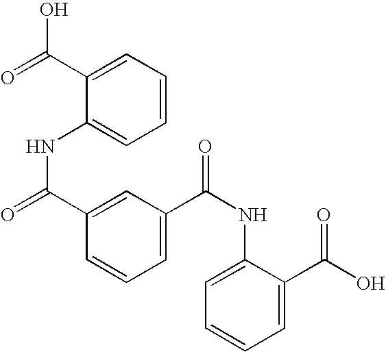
C1=CC=C(C(=O)O)C(NC(=O)C2=CC(C(NC3=CC=CC=C3C(O)=O)=O)=CC=C2)=C1
